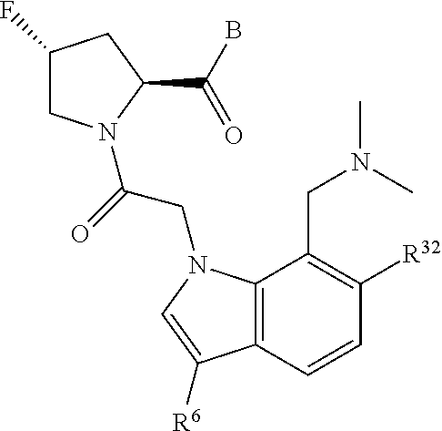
C1(F)CN(C(=O)CN2C3=C(C=CC([R32])=C3CN(C)C)C([R6])=C2)C(C(B)=O)C1
